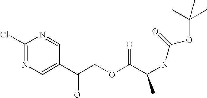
C1(Cl)=NC=C(C(COC(=O)C(C)NC(OC(C)(C)C)=O)=O)C=N1
